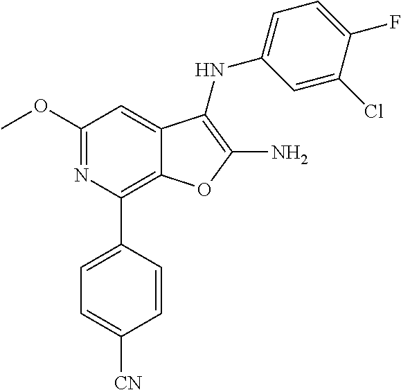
C12=C(C3=CC=C([CN])C=C3)N=C(OC)C=C1C(NC1=CC=C(F)C(Cl)=C1)=C(N)O2
